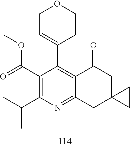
C1(C(=O)OC)=C(C(C)C)N=C2C(=C1C1=CCOCC1)C(=O)CC1(C2)CC1
